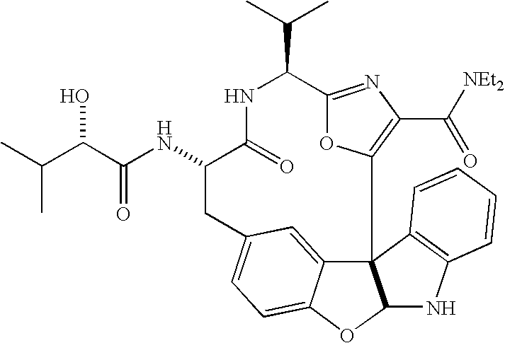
C123C4=CC(=CC=C4OC1NC1=C2C=CC=C1)CC(NC(=O)C(O)C(C)C)C(=O)NC(C(C)C)C1=NC(C(=O)[NEt2])=C3O1
